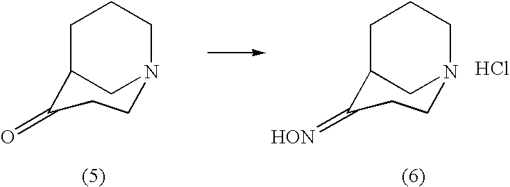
O=C1C2CCCN(C2)CC1.[HON]=C1C2CCCN(C2)CC1.Cl
